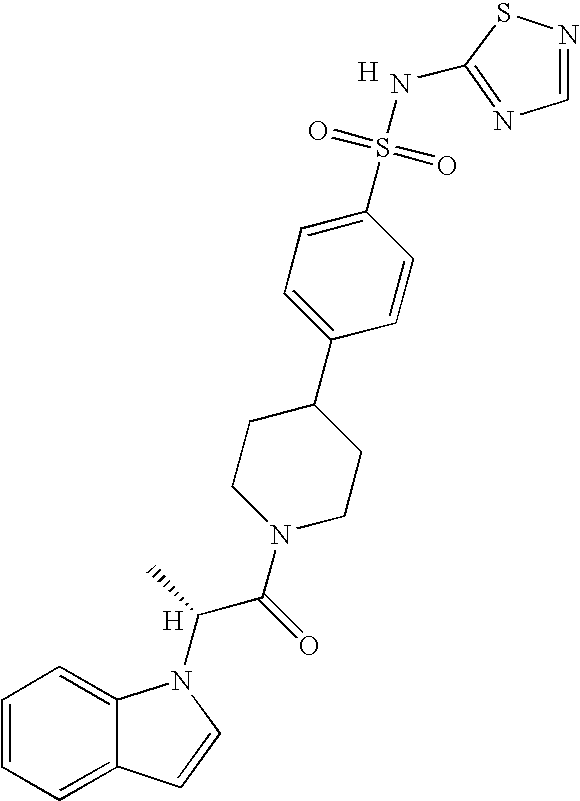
C1=CC=C2C(=C1)N(C(C(N1CCC(C3=CC=C(S(=O)(=O)NC4=NC=NS4)C=C3)CC1)=O)C)C=C2.[H].[H]
